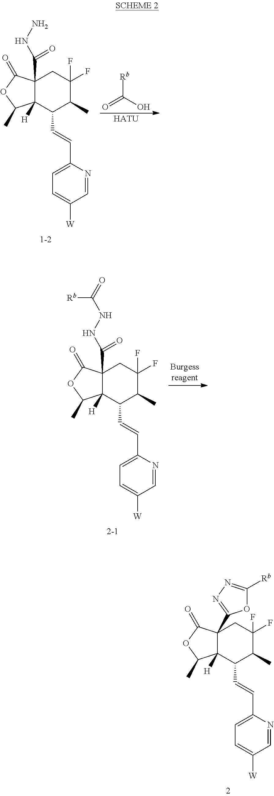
C12(C(=O)NN)C([H])(C(C=CC3=CC=C([W])C=N3)C(C)C(F)(F)C1)C(C)OC2=O.O=C(O)[Rb].[HATU].C12(C(=O)NNC([Rb])=O)C([H])(C(C=CC3=CC=C([W])C=N3)C(C)C(F)(F)C1)C(C)OC2=O.C12(C3=NN=C([Rb])O3)C([H])(C(C=CC3=CC=C([W])C=N3)C(C)C(F)(F)C1)C(C)OC2=O
